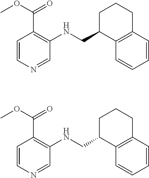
C1=CN=CC(NCC2C3=C(CCC2)C=CC=C3)=C1C(OC)=O.C1=CN=CC(NCC2C3=C(CCC2)C=CC=C3)=C1C(OC)=O
